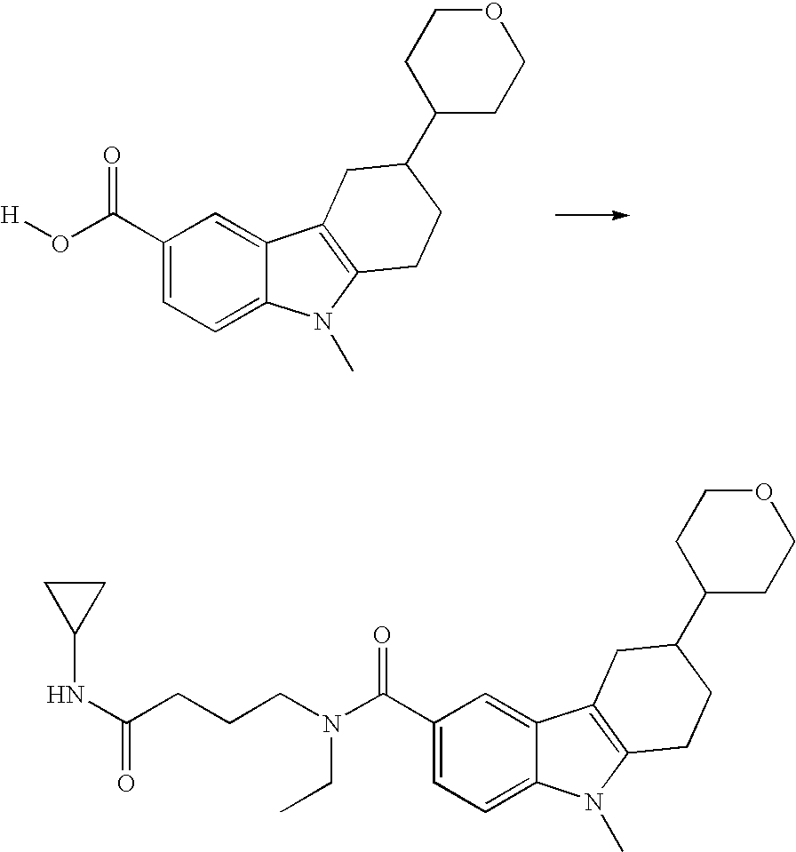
C1(C(O[H])=O)=CC=C2C(=C1)C1=C(N2C)CCC(C2CCOCC2)C1.C1(C(N(CCCC(NC2CC2)=O)CC)=O)=CC=C2C(=C1)C1=C(N2C)CCC(C2CCOCC2)C1
